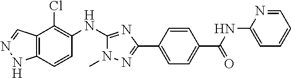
C12=C(C=CC(NC3=NC(C4=CC=C(C(=O)NC5=CC=CC=N5)C=C4)=NN3C)=C1Cl)NN=C2
